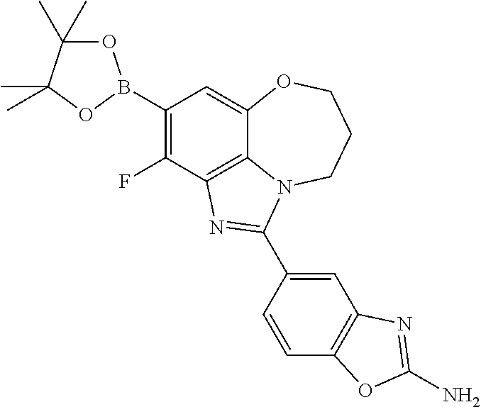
C1(B2OC(C)(C)C(C)(C)O2)=C(F)C2=C3C(=C1)OCCCN3C(C1=CC3=C(C=C1)OC(N)=N3)=N2
